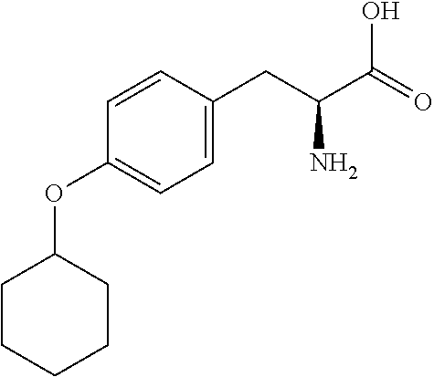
C1=CC(CC(C(=O)O)N)=CC=C1OC1CCCCC1
